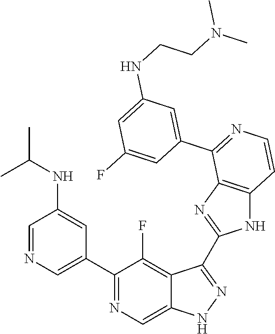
C1=NC=C(C2=NC=C3C(=C2F)C(C2=NC4=C(N2)C=CN=C4C2=CC(NCCN(C)C)=CC(F)=C2)=NN3)C=C1NC(C)C
